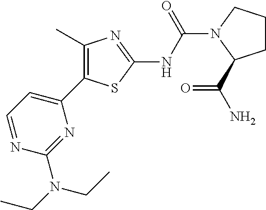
C1=NC(N(CC)CC)=NC(C2=C(C)N=C(NC(=O)N3CCCC3C(=O)N)S2)=C1
